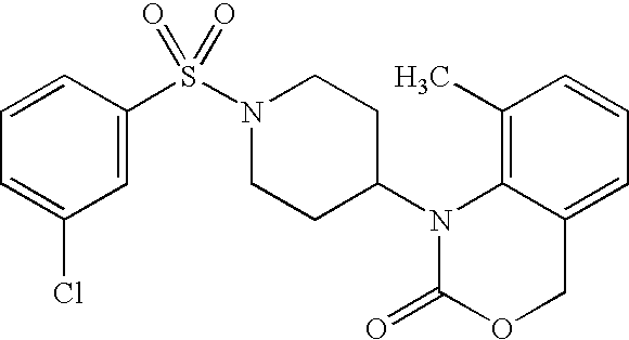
C1(C)=C2C(=CC=C1)COC(=O)N2C1CCN(S(=O)(=O)C2=CC(Cl)=CC=C2)CC1
